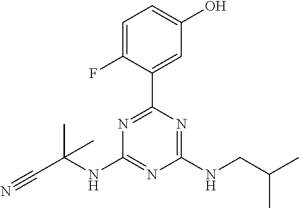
N1=C(C2=CC(O)=CC=C2F)N=C(NCC(C)C)N=C1NC(C#N)(C)C
